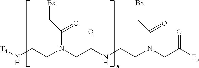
[T4]NCCN(CC(NCCN(CC(=O)[T5])C(=O)C[Bx])=O)C(=O)C[Bx]
